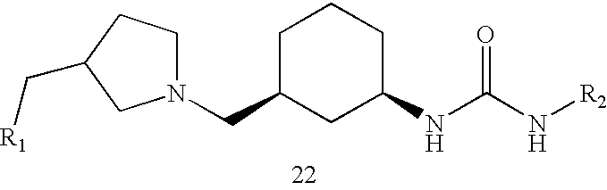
N1(CC2CC(NC(N[R2])=O)CCC2)CCC(C[R1])C1
